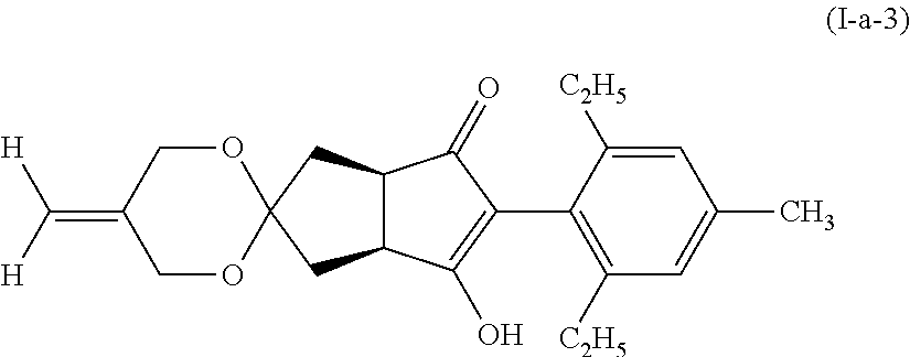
C12(CC3C(C1)C(=O)C(C1=C([C2H5])C=C(C)C=C1[C2H5])=C3O)OCC(=C([H])[H])CO2
